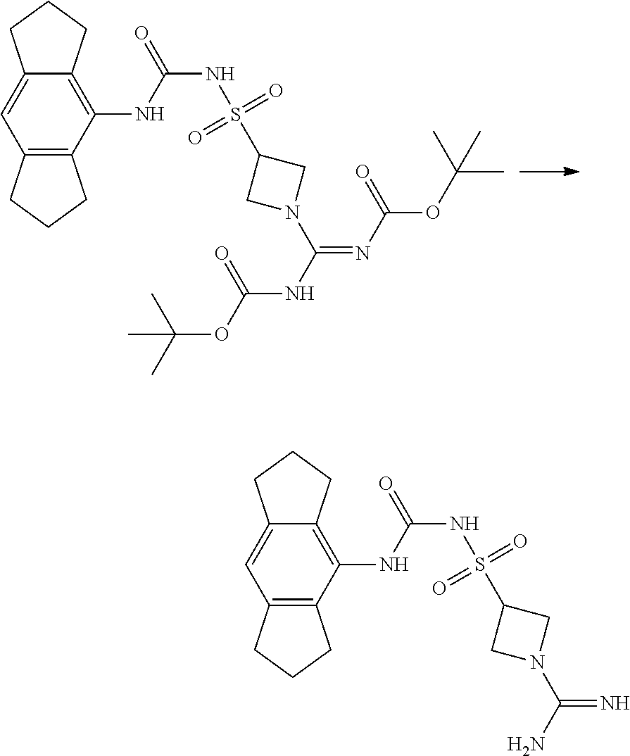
C12=C(NC(=O)NS(C3CN(C(NC(OC(C)(C)C)=O)=NC(OC(C)(C)C)=O)C3)(=O)=O)C3=C(C=C1CCC2)CCC3.C12=C(NC(=O)NS(C3CN(C(N)=N)C3)(=O)=O)C3=C(C=C1CCC2)CCC3
